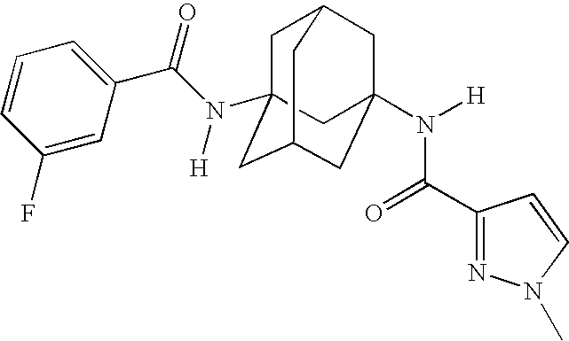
C1C2(N(C(C3=CC=CC(F)=C3)=O)[H])CC3CC(N([H])C(C4=NN(C)C=C4)=O)(CC1C3)C2
